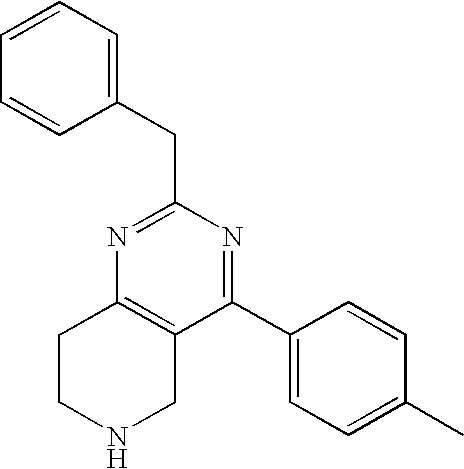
C1=CC=CC(CC2=NC3=C(C(C4=CC=C(C)C=C4)=N2)CNCC3)=C1
